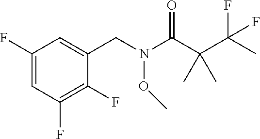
C1(F)=CC(F)=C(F)C(CN(C(C(C(C)(F)F)(C)C)=O)OC)=C1
